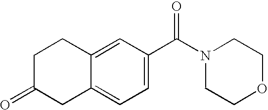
C1=C(C(N2CCOCC2)=O)C=C2C(=C1)CC(=O)CC2
